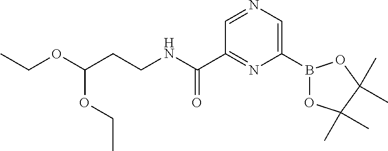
C1(B2OC(C)(C)C(C)(C)O2)=CN=CC(C(NCCC(OCC)OCC)=O)=N1
